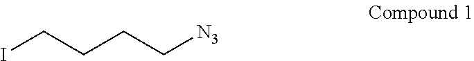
ICCCC[N3]
